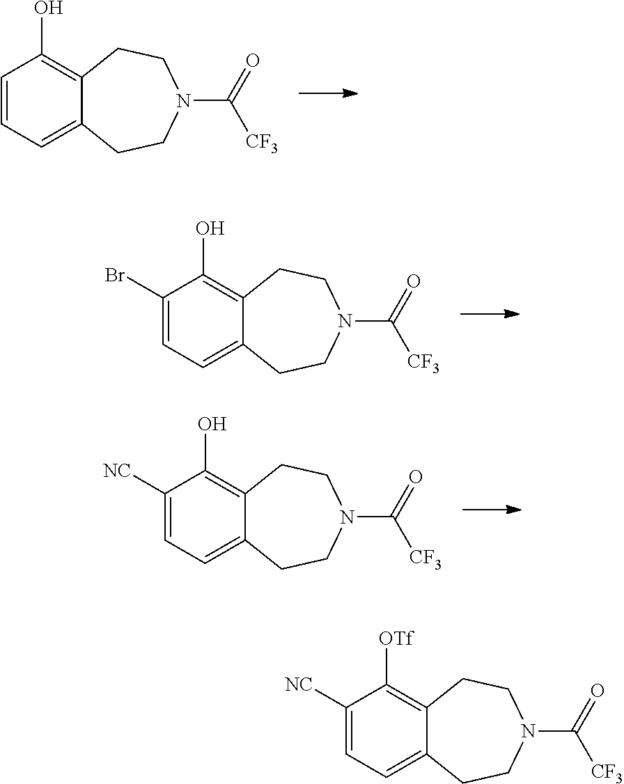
C1=CC=C2C(=C1O)CCN(C(=O)[CF3])CC2.C1(Br)=CC=C2C(=C1O)CCN(C(=O)[CF3])CC2.C1([NC])=CC=C2C(=C1O)CCN(C(=O)[CF3])CC2.C1([NC])=CC=C2C(=C1[OTf])CCN(C(=O)[CF3])CC2
